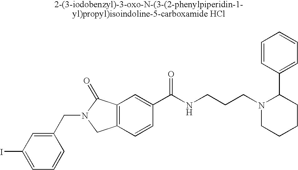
C1=C(I)C=C(CN2CC3=C(C2=O)C=C(C(NCCCN2CCCCC2C2=CC=CC=C2)=O)C=C3)C=C1
